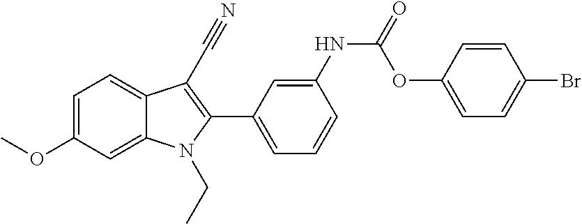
C1=C(OC)C=C2C(=C1)C(C#N)=C(C1=CC=CC(NC(OC3=CC=C(Br)C=C3)=O)=C1)N2CC
